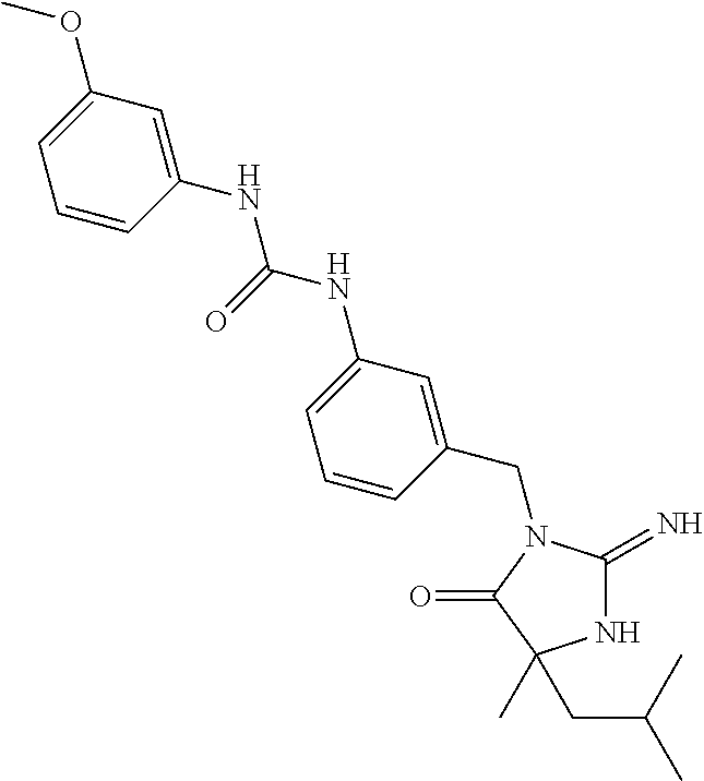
N1C(=N)N(CC2=CC(NC(NC3=CC(OC)=CC=C3)=O)=CC=C2)C(=O)C1(C)CC(C)C
